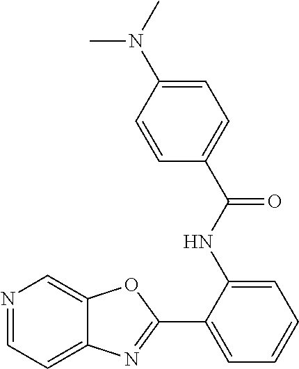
N1=CC=C2C(=C1)OC(C1=CC=CC=C1NC(C1=CC=C(N(C)C)C=C1)=O)=N2
